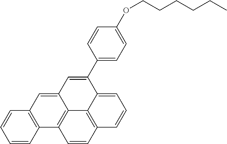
C1=CC2=C(C=C1)C=C1C3=C2C=CC2=C3C(=CC=C2)C(C2=CC=C(OCCCCCC)C=C2)=C1
